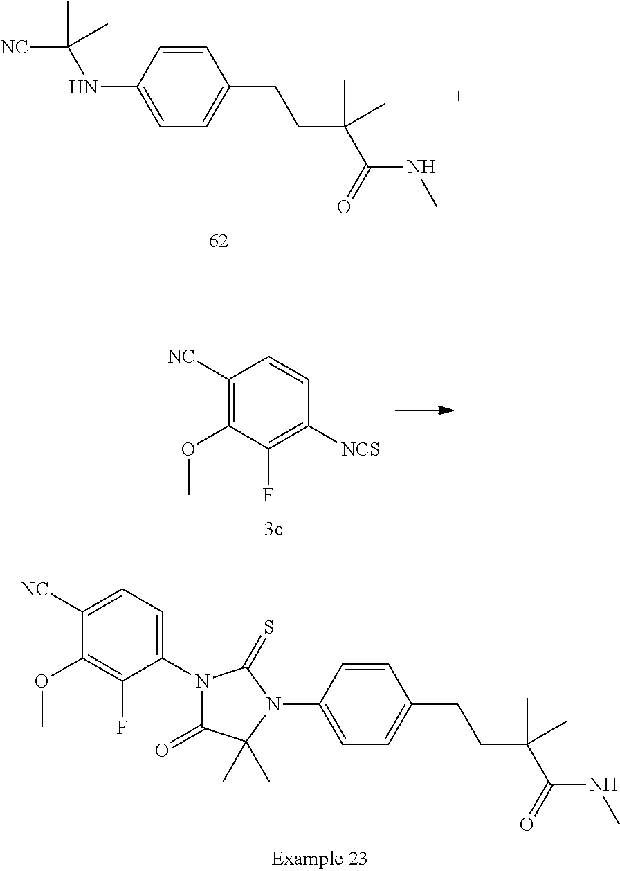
C1=C(NC([NC])(C)C)C=CC(CCC(C(NC)=O)(C)C)=C1.C1([NC])=C(OC)C(F)=C([NCS])C=C1.C1=C(N2C(C)(C)C(=O)N(C3=CC=C([NC])C(OC)=C3F)C2=S)C=CC(CCC(C(NC)=O)(C)C)=C1
